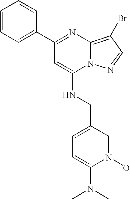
C1(C2=CC=CC=C2)=NC2=C(Br)C=NN2C(NCC2=CC=C(N(C)C)N(O)=C2)=C1
